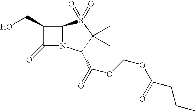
C1(CO)C(=O)N2C1S(=O)(=O)C(C)(C)C2C(=O)OCOC(=O)CCC
